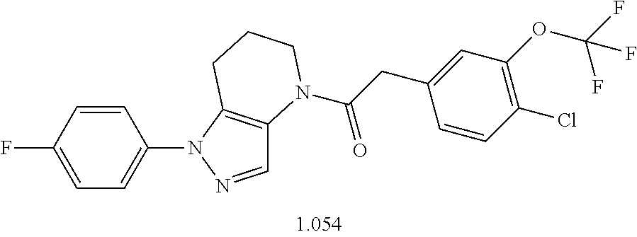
C1=CC(F)=CC=C1N1N=CC2=C1CCCN2C(CC1=CC(OC(F)(F)F)=C(Cl)C=C1)=O
